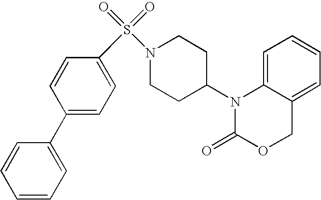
C1=C2C(=CC=C1)COC(=O)N2C1CCN(S(=O)(=O)C2=CC=C(C3=CC=CC=C3)C=C2)CC1
